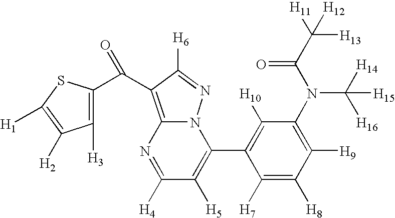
C1([H7])=C([H8])C([H9])=C(N(C([H16])([H14])[H15])C(C([H13])([H11])[H12])=O)C([H10])=C1C1=C([H5])C([H4])=NC2=C(C(C3=C([H3])C([H2])=C([H1])S3)=O)C([H6])=NN12
